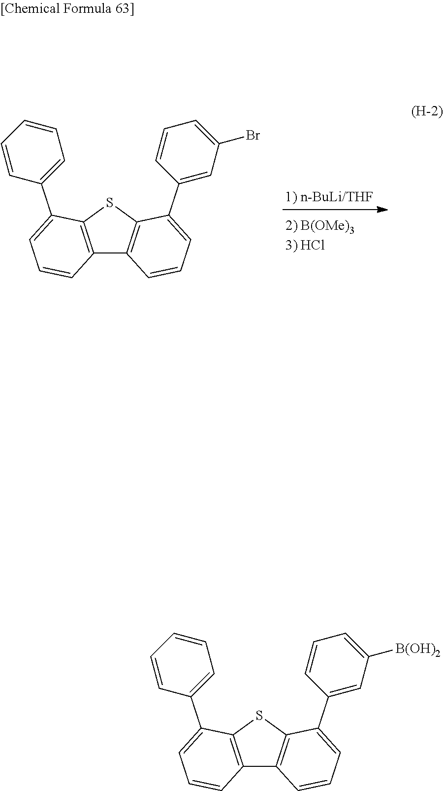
C1(Br)=CC=CC(C2=CC=CC3=C2SC2=C3C=CC=C2C2=CC=CC=C2)=C1.C1([B(OH)2])=CC=CC(C2=CC=CC3=C2SC2=C3C=CC=C2C2=CC=CC=C2)=C1
